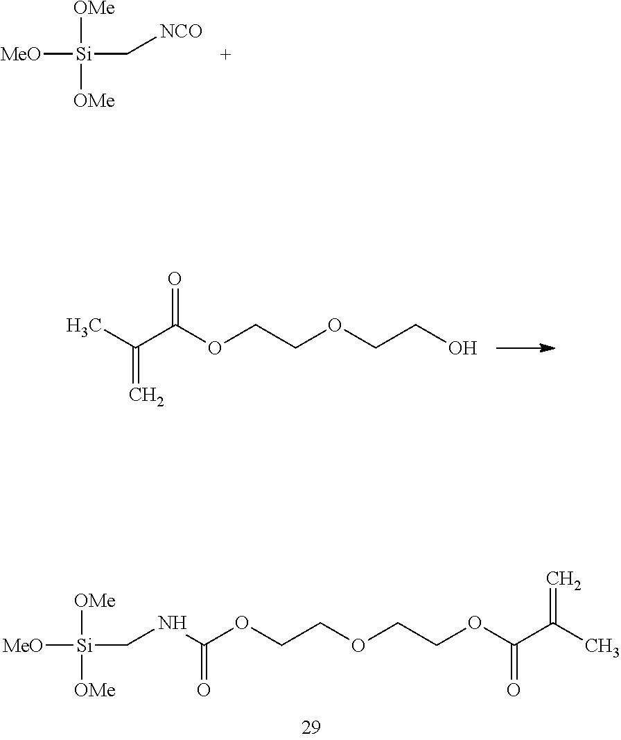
[MeO][Si]([OMe])(C[NCO])[OMe].[MeO][Si]([OMe])(CNC(OCCOCCOC(C(C)=C)=O)=O)[OMe].CC(C(OCCOCCO)=O)=C
